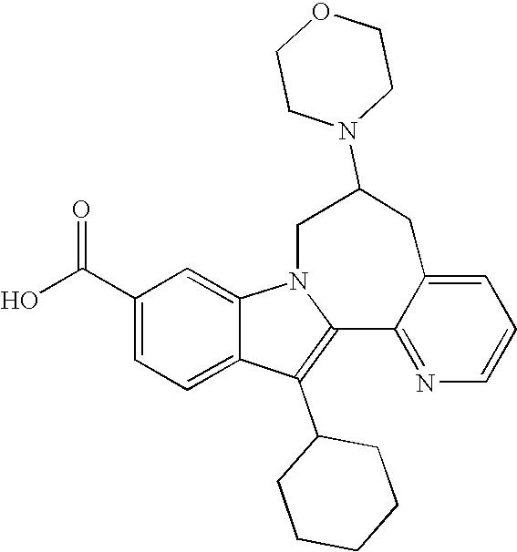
C1(C(O)=O)=CC=C2C(=C1)N1C(=C2C2CCCCC2)C2=NC=CC=C2CC(N2CCOCC2)C1
